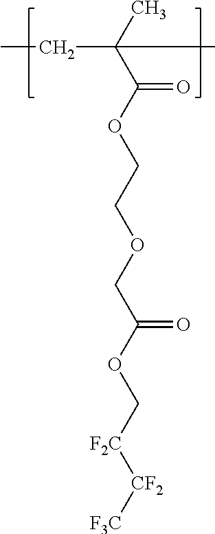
C(C(C)(C(OCCOCC(OC[F2C][CF2][F3C])=O)=O)C)C
